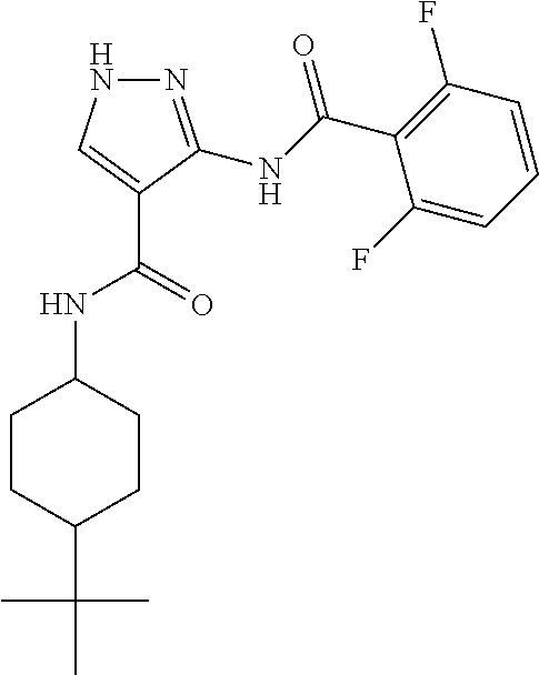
C1CC(NC(C2=CNN=C2NC(C2=C(F)C=CC=C2F)=O)=O)CCC1C(C)(C)C
